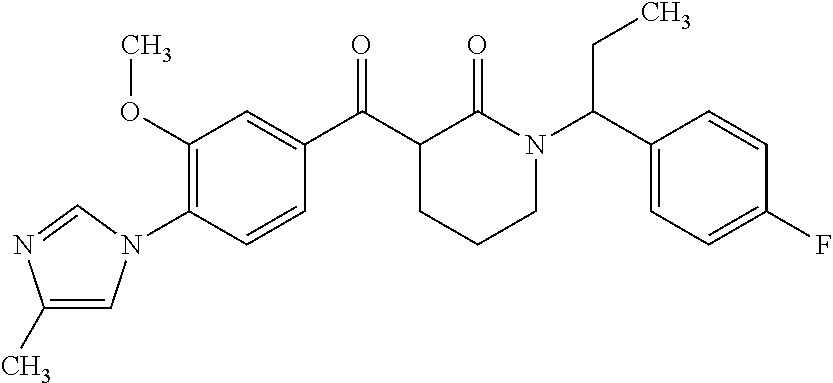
C1(OC)=C(N2C=C(C)N=C2)C=CC(C(C2CCCN(C(C3=CC=C(F)C=C3)CC)C2=O)=O)=C1
